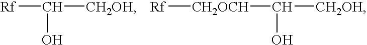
[Rf]C([CH2OH])O.[Rf][CH2OCH]C([CH2OH])O
